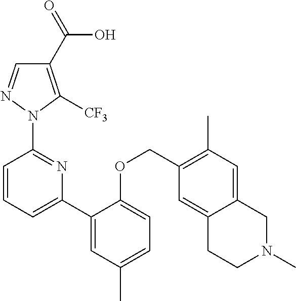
C1=C(C2=CC=CC(N3C([CF3])=C(C(=O)O)C=N3)=N2)C(OCC2=C(C)C=C3C(=C2)CCN(C)C3)=CC=C1C
